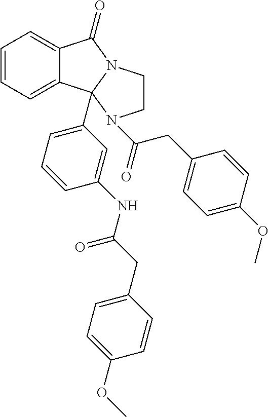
C1=CC=C2C(=C1)C1(C3=CC=CC(NC(CC4=CC=C(OC)C=C4)=O)=C3)N(C2=O)CCN1C(=O)CC1=CC=C(OC)C=C1
